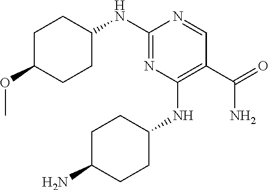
C1C(OC)CCC(NC2=NC(NC3CCC(N)CC3)=C(C(=O)N)C=N2)C1
